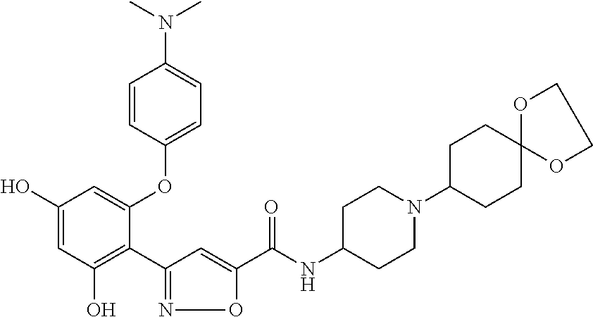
C1(O)=CC(O)=C(C2=NOC(C(NC3CCN(C4CCC5(CC4)OCCO5)CC3)=O)=C2)C(OC2=CC=C(N(C)C)C=C2)=C1
